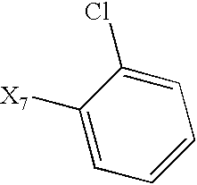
C1=C([X7])C(Cl)=CC=C1
